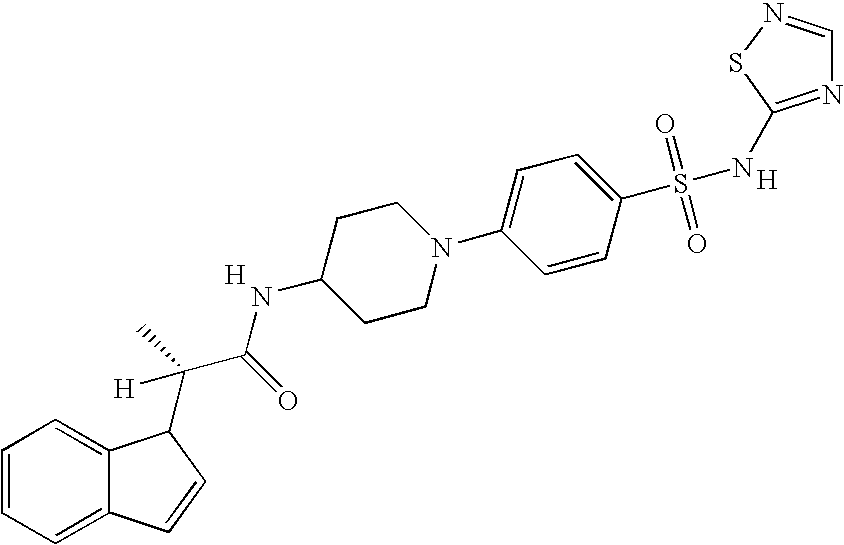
C1=CC=C2C(=C1)C(C(C(NC1CCN(C3=CC=C(S(=O)(=O)NC4=NC=NS4)C=C3)CC1)=O)(C)[H])C=C2.[H].[H]
